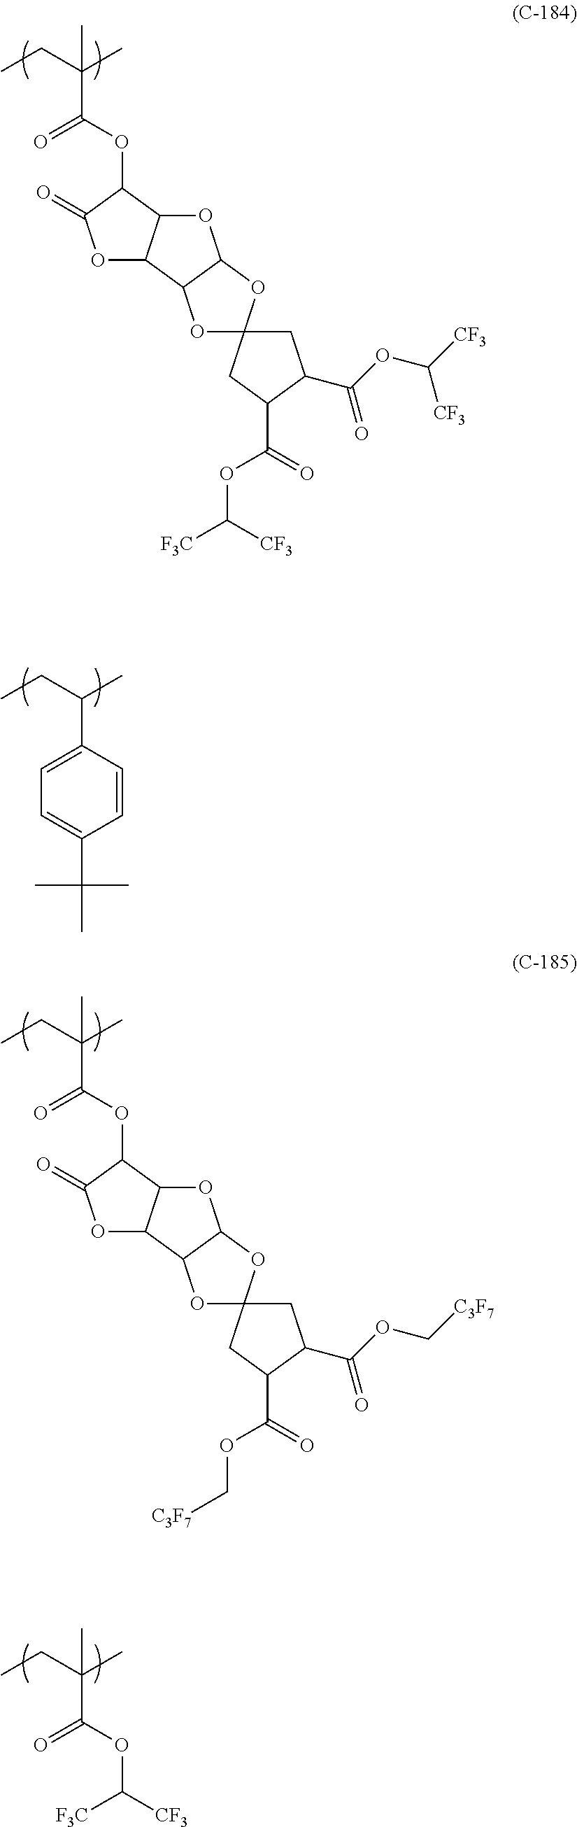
C(C(OC1C(=O)OC2C1OC1C2OC2(O1)CC(C(OC([CF3])[CF3])=O)C(C(=O)OC([F3C])[CF3])C2)=O)(CC)(C)C.C(C(OC1C(=O)OC2C1OC1C2OC2(O1)CC(C(OC[C3F7])=O)C(C(=O)OC[C3F7])C2)=O)(CC)(C)C.C(C1=CC=C(C(C)(C)C)C=C1)(CC)C.C(C(OC([CF3])[F3C])=O)(CC)(C)C
